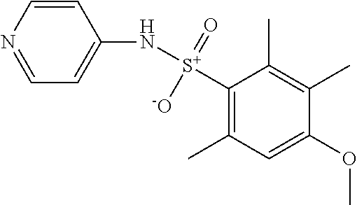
C1(N[S+](C2=C(C)C=C(OC)C(C)=C2C)(=O)[-O])=CC=NC=C1
